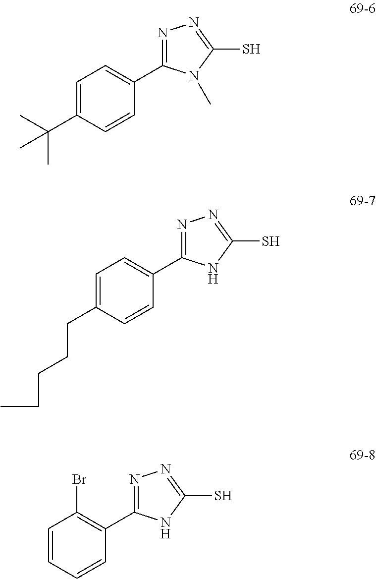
C1=C(C(C)(C)C)C=CC(C2=NN=C(S)N2C)=C1.C1=C(CCCCC)C=CC(C2=NN=C(S)N2)=C1.C1=CC=CC(C2=NN=C(S)N2)=C1Br
